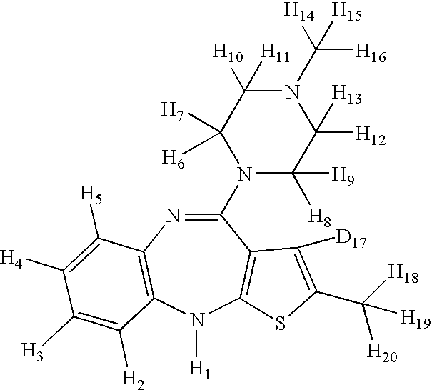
C1(N2C([H8])([H9])C([H12])([H13])N(C([H14])([H16])[H15])C([H10])([H11])C2([H7])[H6])=NC2=C(N([H1])C3=C1C([D17])=C(C([H18])([H20])[H19])S3)C([H2])=C([H3])C([H4])=C2[H5]
